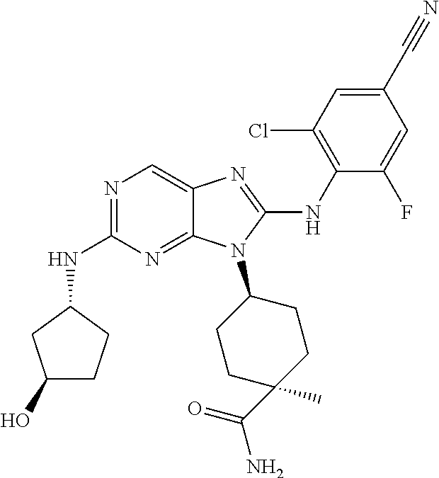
N1=C(NC2CC(O)CC2)N=C2C(=C1)N=C(NC1=C(Cl)C=C(C#N)C=C1F)N2C1CCC(C)(C(=O)N)CC1
